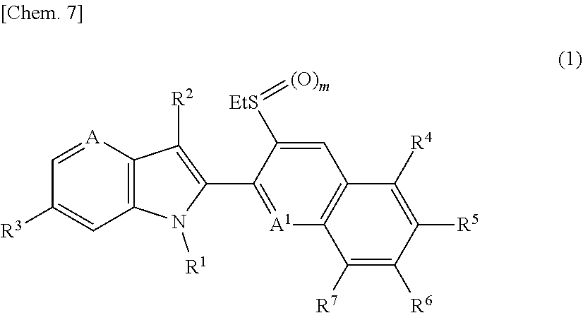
C1=[A]C2=C(C=C1[R3])N([R1])C(C1=[A1]C3=C(C=C1[EtS]=[(O)m])C([R4])=C([R5])C([R6])=C3[R7])=C2[R2]
